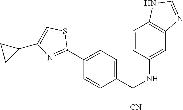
C1=CC(NC([CN])C2=CC=C(C3=NC(C4CC4)=CS3)C=C2)=CC2=C1NC=N2
